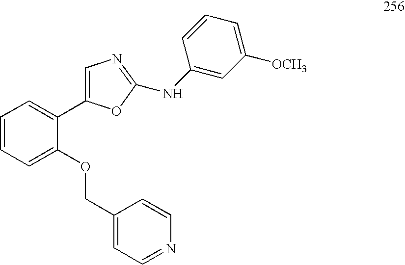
C1=CC=C(OCC2=CC=NC=C2)C(C2=CN=C(NC3=CC([OCH3])=CC=C3)O2)=C1
